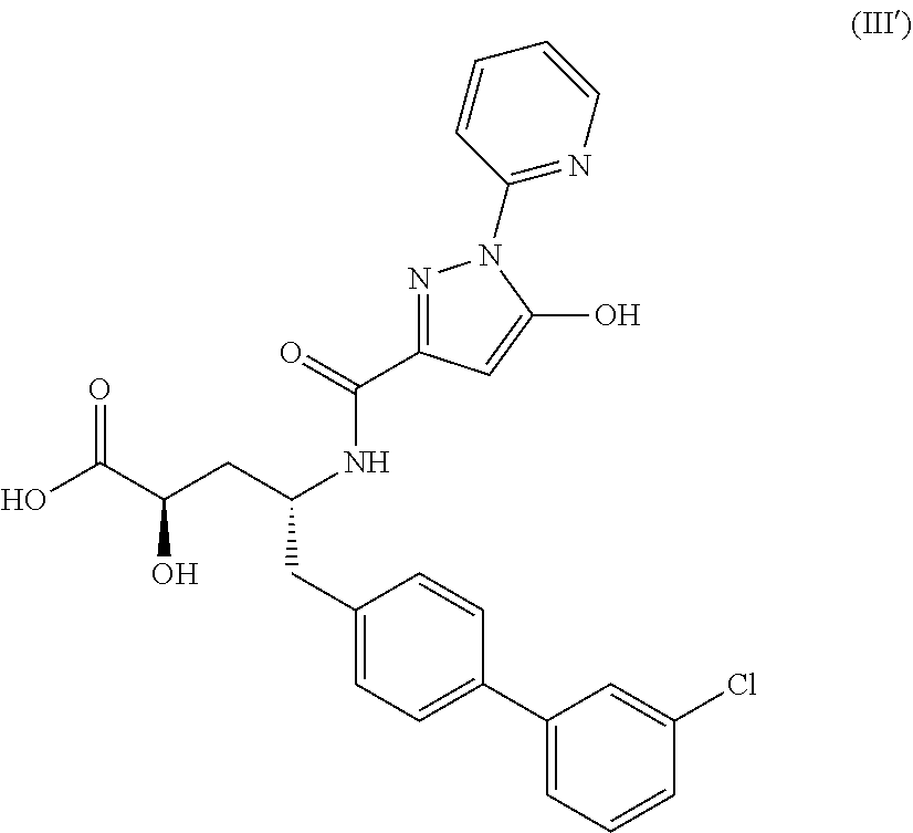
O=C(C(CC(NC(C1=NN(C2=NC=CC=C2)C(O)=C1)=O)CC1=CC=C(C2=CC=CC(Cl)=C2)C=C1)O)O
